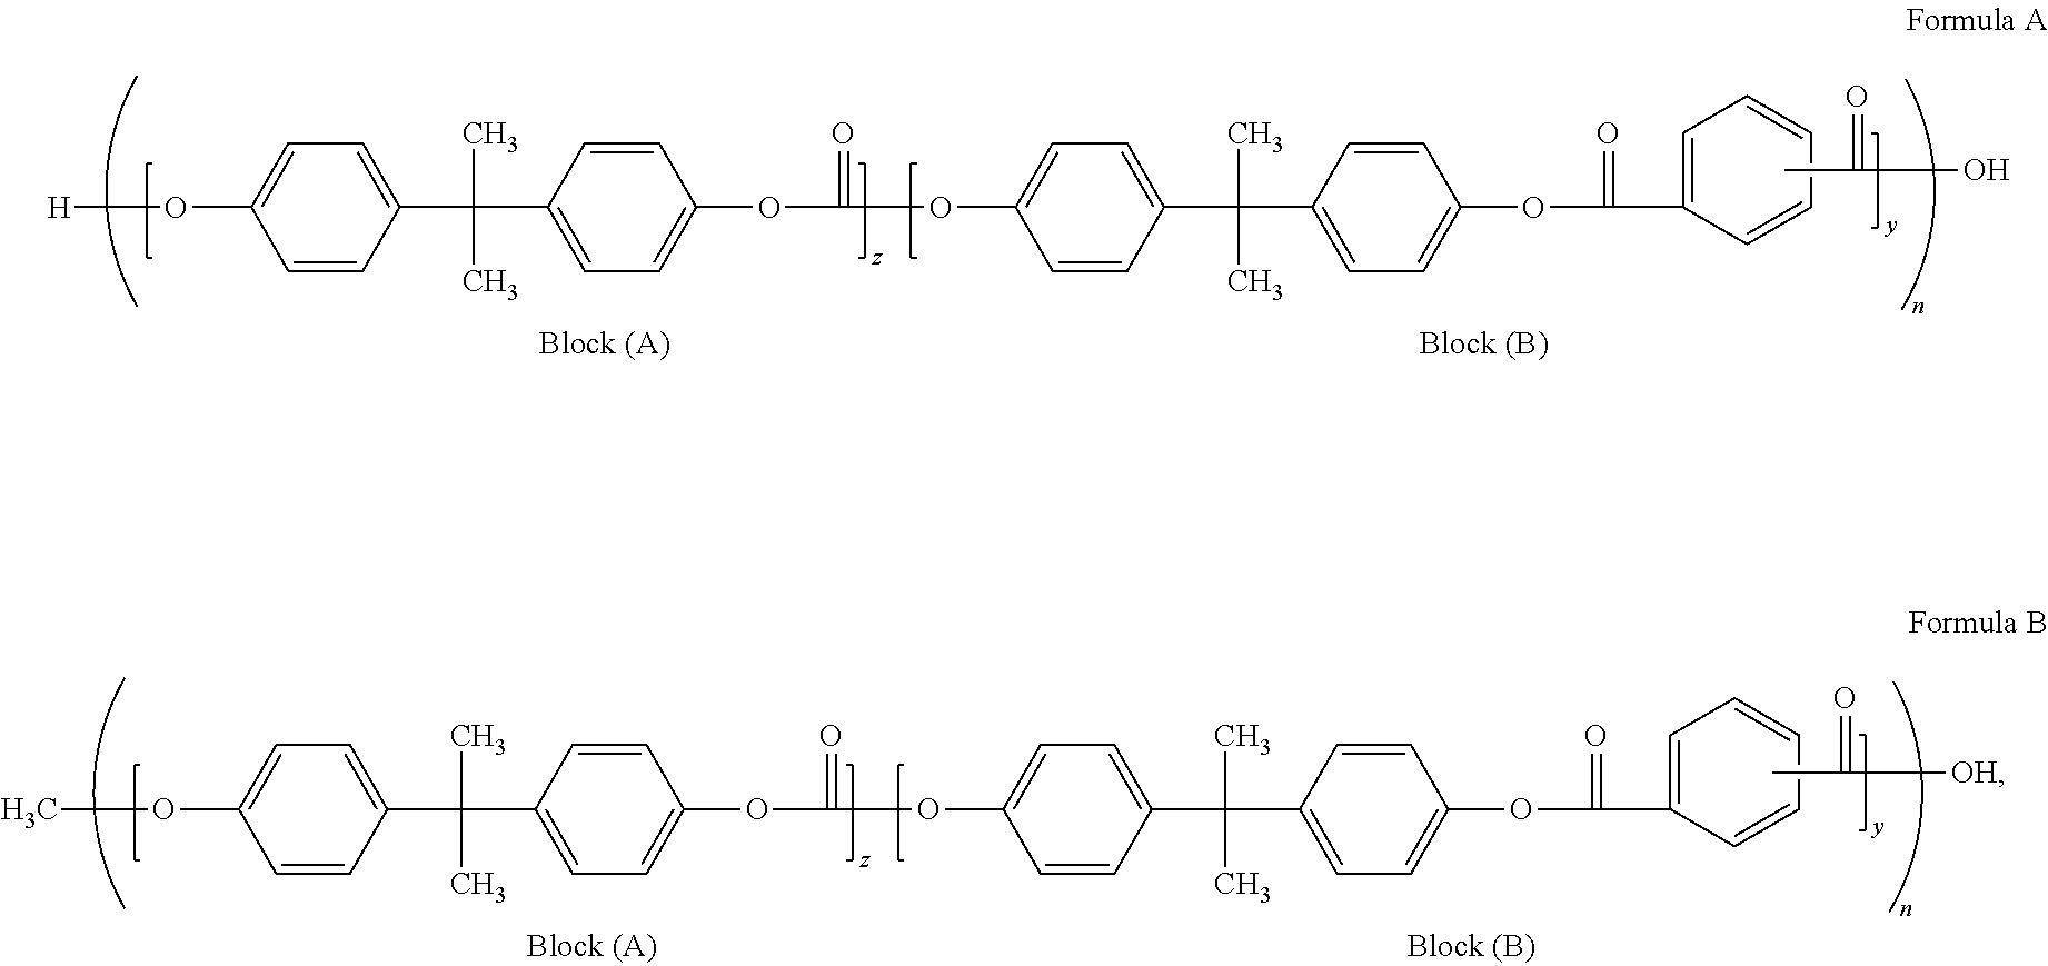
[H]OC1=CC=C(C(C2=CC=C(OC(=O)OC3=CC=C(C(C4=CC=C(OC(C5=CC=CC=C5)=O)C=C4)(C)C)C=C3)C=C2)(C)C)C=C1.CC(=O)O.COC1=CC=C(C(C2=CC=C(OC(=O)OC3=CC=C(C(C4=CC=C(OC(C5=CC=CC=C5)=O)C=C4)(C)C)C=C3)C=C2)(C)C)C=C1.CC(=O)[OH]
